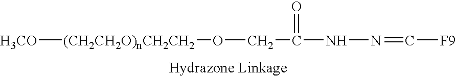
[H3CO][(CH2CH2O)nCH2CH2]OCC(=O)NN=C[F9]
